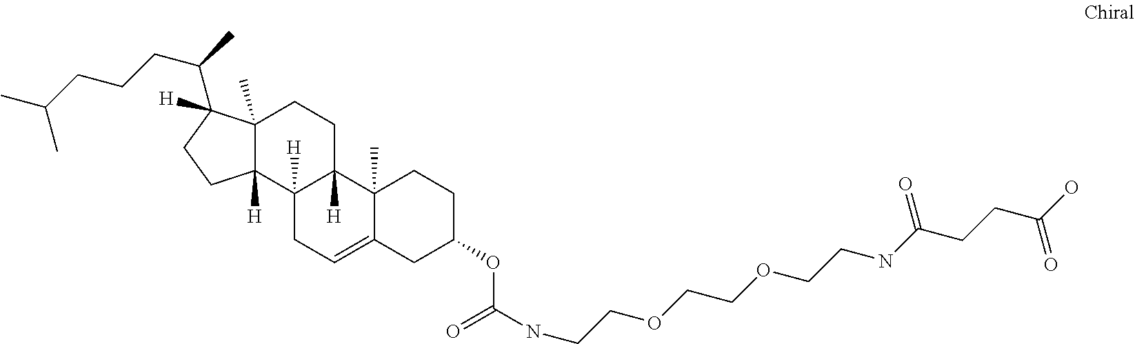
O(C1CCC2(C)C(=CCC3([H])C2([H])CCC2(C)C3([H])CCC2(C(CCCC(C)C)C)[H])C1)C(NCCOCCOCCNC(CCC(O)=O)=O)=O
